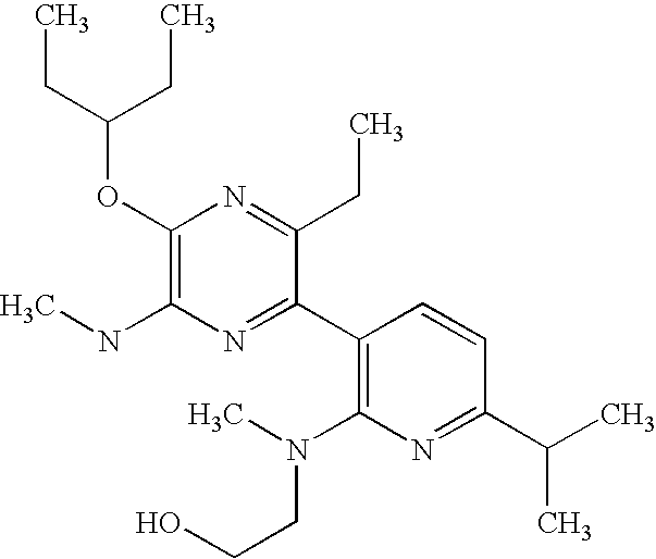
C1(OC(CC)CC)=C(NC)N=C(C2=C(N(C)CCO)N=C(C(C)C)C=C2)C(CC)=N1
